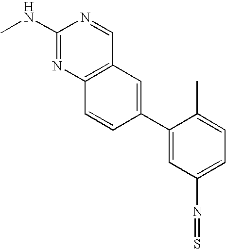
C1(NC)=NC2=C(C=N1)C=C(C1=CC(N=S)=CC=C1C)C=C2
